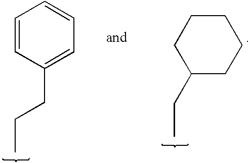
C1=CC(CCC)=CC=C1.C1(CC)CCCCC1
